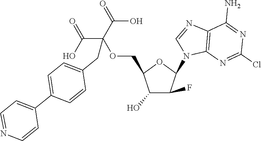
C1(O)C(F)C(N2C3=C(N=C2)C(N)=NC(Cl)=N3)OC1COC(C(O)=O)(C(O)=O)CC1=CC=C(C2=CC=NC=C2)C=C1
